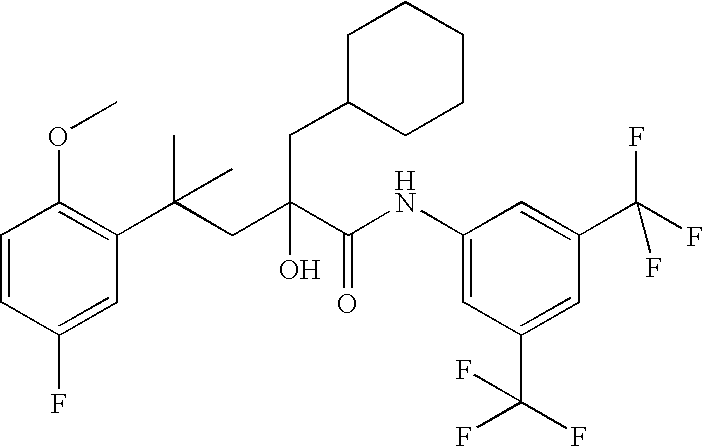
C1=CC(F)=CC(C(CC(C(NC2=CC(C(F)(F)F)=CC(C(F)(F)F)=C2)=O)(O)CC2CCCCC2)(C)C)=C1OC
